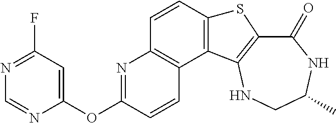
C1(=O)C2=C(NCC(C)N1)C1=C(S2)C=CC2=C1C=CC(OC1=CC(F)=NC=N1)=N2
